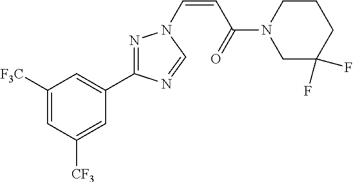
C1([F3C])=CC([CF3])=CC(C2=NN(C=CC(N3CC(F)(F)CCC3)=O)C=N2)=C1
